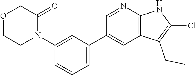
O1CCN(C2=CC(C3=CC4=C(N=C3)NC(Cl)=C4CC)=CC=C2)C(=O)C1
